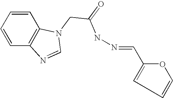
C1=CC2=C(C=C1)N(CC(=O)NN=CC1=CC=CO1)C=N2
